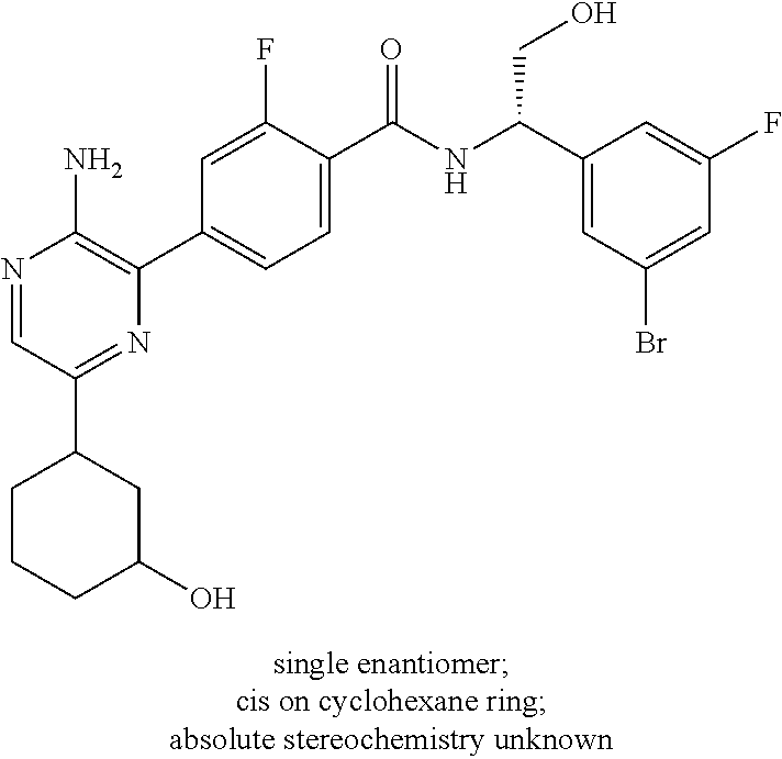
N1=CC(C2CCCC(O)C2)=NC(C2=CC=C(C(NC(C3=CC(Br)=CC(F)=C3)CO)=O)C(F)=C2)=C1N
